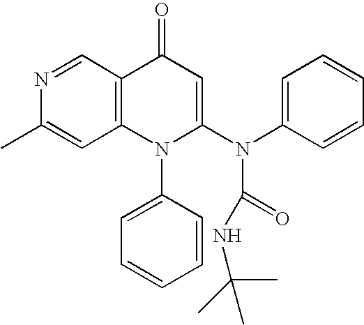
CC1=CC2=C(C=N1)C(=O)C=C(N(C1=CC=CC=C1)C(NC(C)(C)C)=O)N2C1=CC=CC=C1
